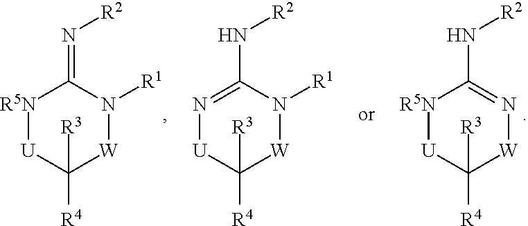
[R5N]1[U]C([R4])([R3])[W]N([R1])C1=N[R2].[R5N]1[U]C([R4])([R3])[W]N=C1N[R2].N1=C(N[R2])N([R1])[W]C([R4])([R3])[U]1
